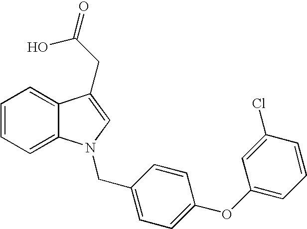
C1=CC=C2C(=C1)C(CC(O)=O)=CN2CC1=CC=C(OC2=CC=CC(Cl)=C2)C=C1
